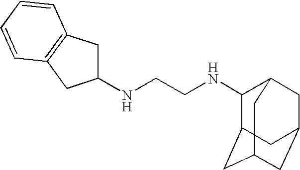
N(C1CC2=C(C1)C=CC=C2)CCNC1C2CC3CC(CC1C3)C2
